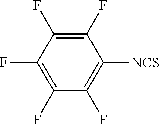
C1(F)=C(F)C(F)=C(F)C(F)=C1[NCS]
